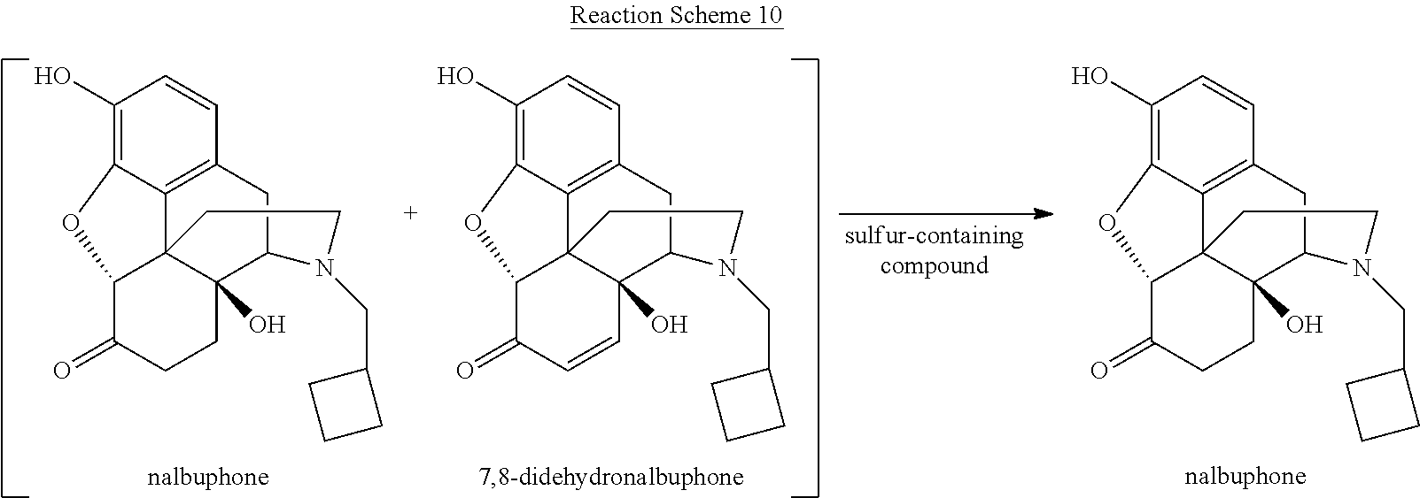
C1(O)=C2C3=C(C=C1)CC1C4(O)C3(C(C(=O)CC4)O2)CCN1CC1CCC1.C1(O)=C2C3=C(C=C1)CC1C4(O)C3(C(C(=O)C=C4)O2)CCN1CC1CCC1.C1(O)=C2C3=C(C=C1)CC1C4(O)C3(C(C(=O)CC4)O2)CCN1CC1CCC1
